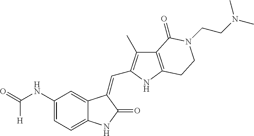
C1(NC(=O)[H])=CC=C2C(=C1)C(=CC1=C(C)C3=C(N1)CCN(CCN(C)C)C3=O)C(=O)N2
